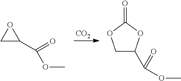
C1C(C(OC)=O)OC(=O)O1.C1C(C(OC)=O)O1.[CO2]
